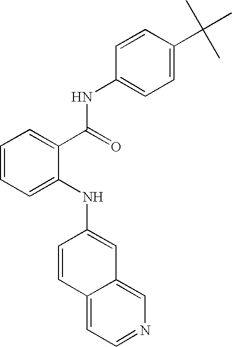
C1=CC(C(C)(C)C)=CC=C1NC(C1=CC=CC=C1NC1=CC2=CN=CC=C2C=C1)=O
